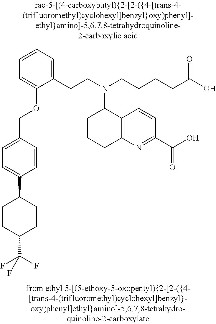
C1(COC2=CC=CC=C2CCN(C2CCCC3=C2C=CC(C(O)=O)=N3)CCCCC(O)=O)=CC=C(C2CCC(C(F)(F)F)CC2)C=C1
